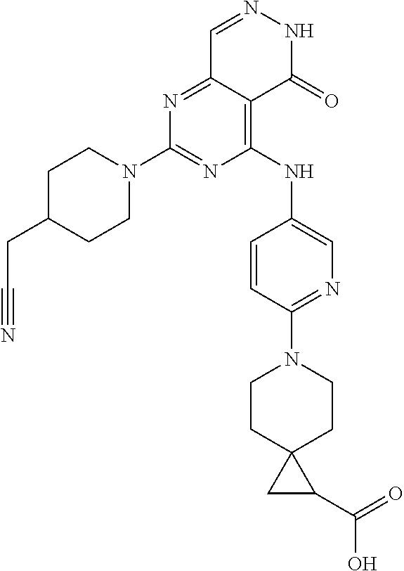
N1=C(N2CCC(CC#N)CC2)N=C2C(=C1NC1=CN=C(N3CCC4(CC3)CC4C(O)=O)C=C1)C(=O)NN=C2
